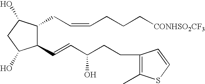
C1(C=CC(CCC2=C(C)SC=C2)O)C(CC=CCCC[CONHSO2CF3])C(O)CC1O
